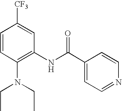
C1=CC(N(CC)CC)=C(NC(C2=CC=NC=C2)=O)C=C1[CF3]
